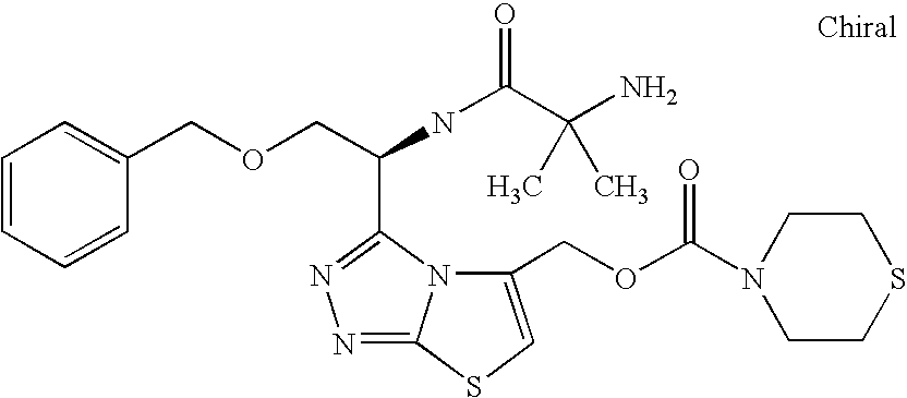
C1=CC=CC(COCC(NC(=O)C(N)(C)C)C2=NN=C3N2C(COC(=O)N2CCSCC2)=CS3)=C1
